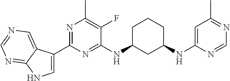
C1(C2=NC(C)=C(F)C(NC3CC(NC4=CC(C)=NC=N4)CCC3)=N2)=CNC2=NC=NC=C12
